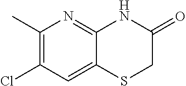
C1(C)=C(Cl)C=C2C(=N1)NC(=O)CS2
